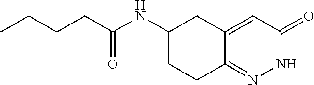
C(C(NC1CCC2=NNC(=O)C=C2C1)=O)CCC
